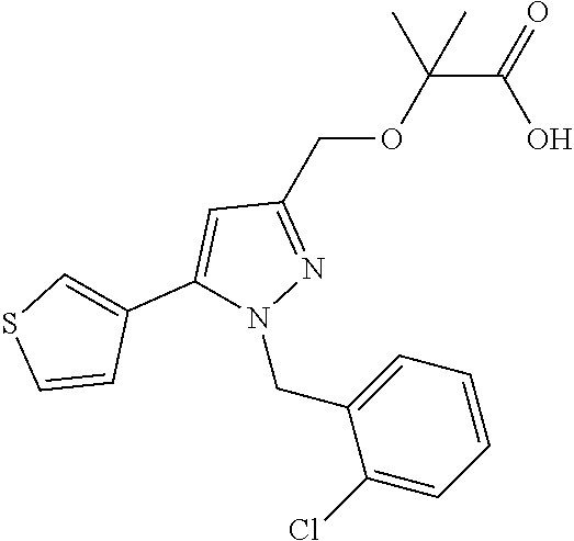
C(C(OCC1=NN(CC2=CC=CC=C2Cl)C(C2=CSC=C2)=C1)(C)C)(=O)O
